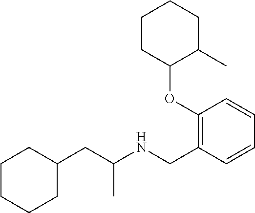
C1(CC(NCC2=C(OC3C(C)CCCC3)C=CC=C2)C)CCCCC1
